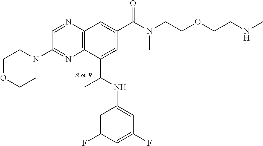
C12=C(N=CC(N3CCOCC3)=N1)C=C(C(N(CCOCCNC)C)=O)C=C2C(NC1=CC(F)=CC(F)=C1)C
